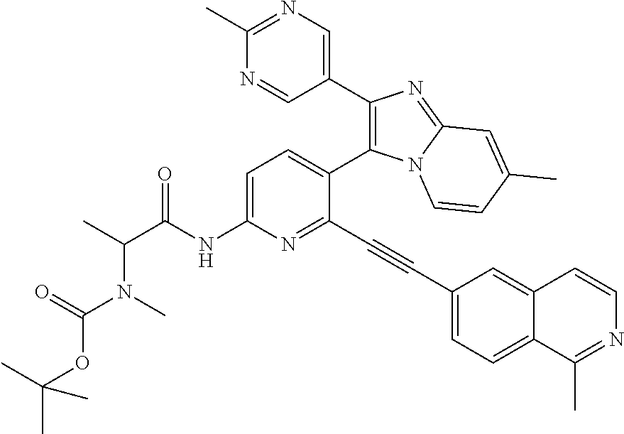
C1=C(NC(C(C)N(C(OC(C)(C)C)=O)C)=O)N=C(C#CC2=CC=C3C(=C2)C=CN=C3C)C(C2=C(C3=CN=C(C)N=C3)N=C3N2C=CC(C)=C3)=C1
